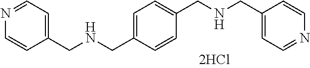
C1=C(CNCC2=CC=NC=C2)C=CC(CNCC2=CC=NC=C2)=C1
